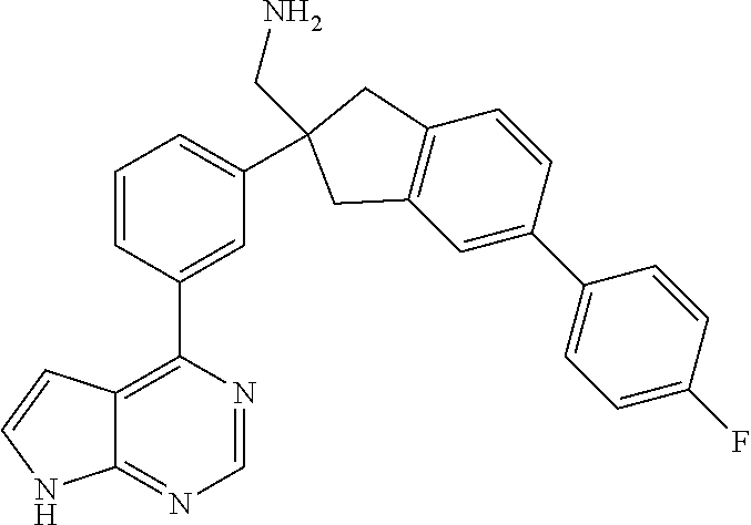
C1=CC(C2=C3C(=NC=N2)NC=C3)=CC(C2(CN)CC3=C(C=C(C4=CC=C(F)C=C4)C=C3)C2)=C1
